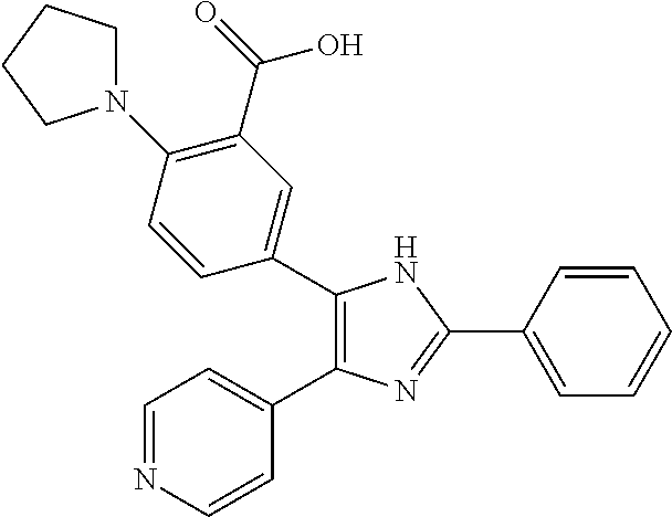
C1(C2=CC(C(=O)O)=C(N3CCCC3)C=C2)=C(C2=CC=NC=C2)N=C(C2=CC=CC=C2)N1
